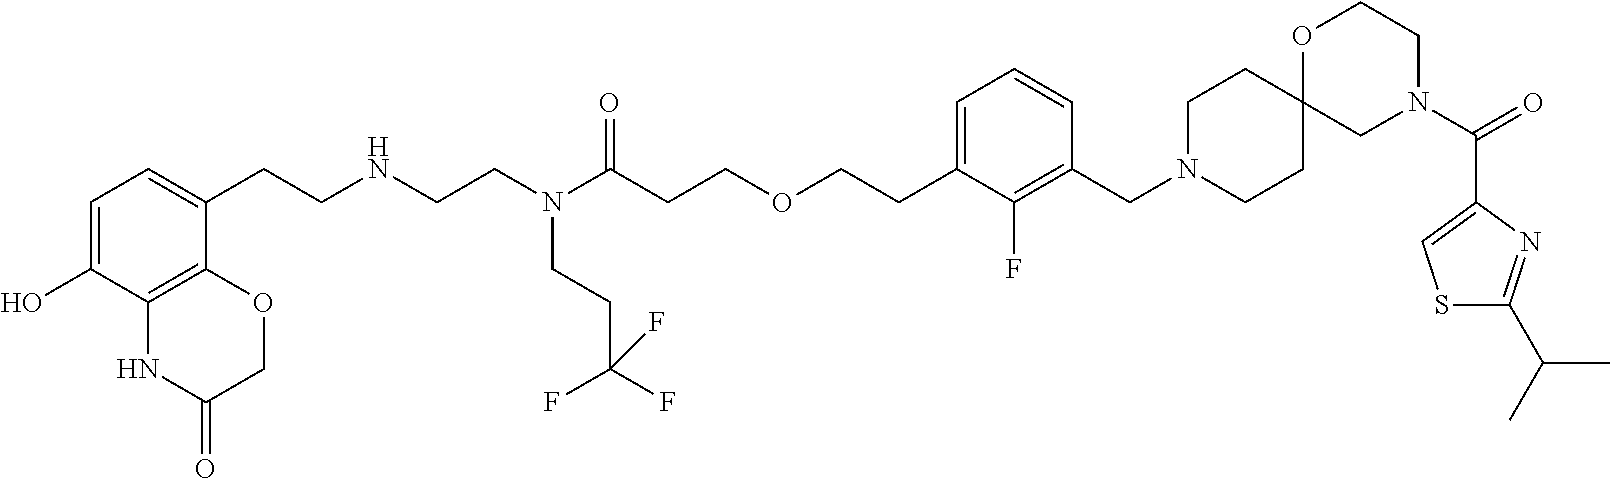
C1=C(O)C2=C(C(CCNCCN(C(CCOCCC3=CC=CC(CN4CCC5(CC4)CN(C(=O)C4=CSC(C(C)C)=N4)CCO5)=C3F)=O)CCC(F)(F)F)=C1)OCC(=O)N2
